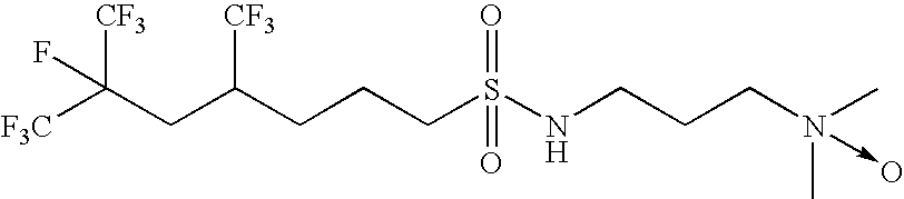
C(CC(CCCS(=O)(=O)NCCCN(C)(C)->O)[CF3])([CF3])(F)[F3C]
